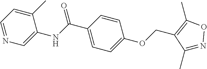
C1(C)=CC=NC=C1NC(C1=CC=C(OCC2=C(C)ON=C2C)C=C1)=O
